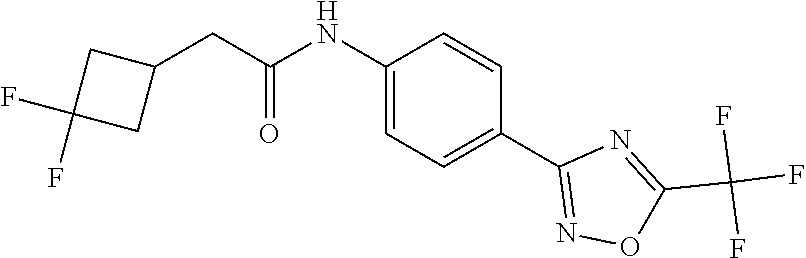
C1(NC(CC2CC(F)(F)C2)=O)=CC=C(C2=NOC(C(F)(F)F)=N2)C=C1
